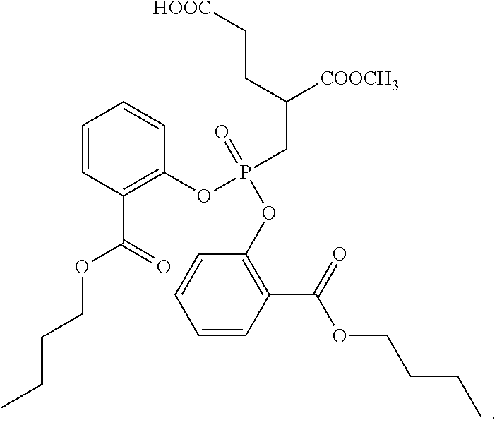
C1=CC(C(=O)OCCCC)=C(OP(=O)(OC2=C(C(=O)OCCCC)C=CC=C2)CC([COOCH3])CC[HOOC])C=C1
